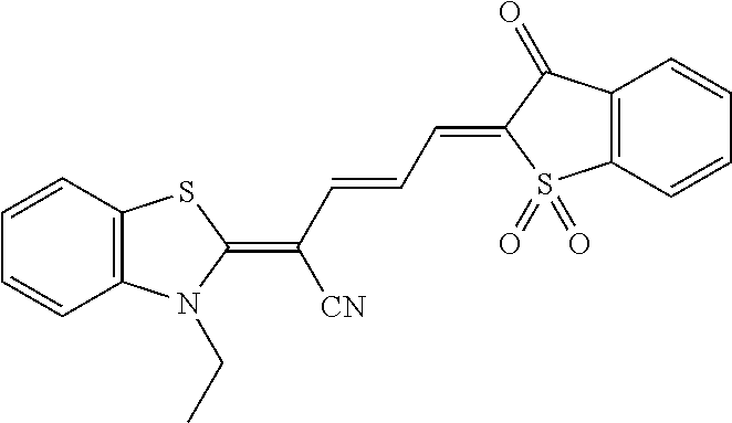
C12=C(C=CC=C1)SC(=C(C=CC=C1S(=O)(=O)C3=C(C1=O)C=CC=C3)[CN])N2CC
